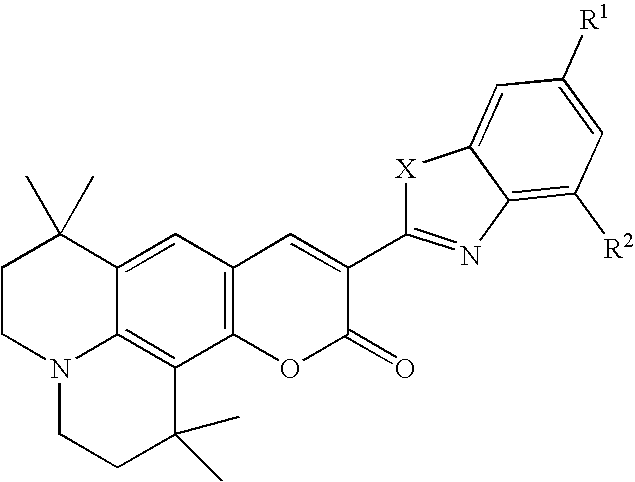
C12=C(C=C3C4=C1C(C)(C)CCN4CCC3(C)C)C=C(C1=NC3=C([R2])C=C([R1])C=C3[X]1)C(=O)O2
